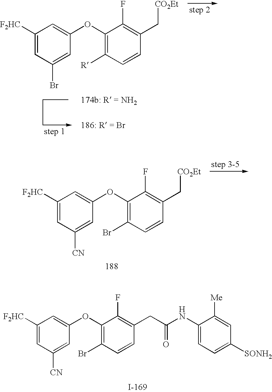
C1([F2HC])=CC(Br)=CC(OC2=C([R])C=CC(C[CO2Et])=C2F)=C1.C1([F2HC])=CC([CN])=CC(OC2=C(Br)C=CC(C[CO2Et])=C2F)=C1.C1([F2HC])=CC([CN])=CC(OC2=C(Br)C=CC(CC(NC3=CC=C([SONH2])C=C3[Me])=O)=C2F)=C1
